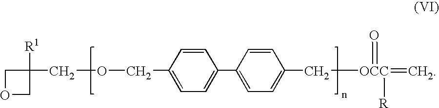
C1OCC1([R1])COCC1=CC=C(C2=CC=C(C[OCC](=C)(=O)[R])C=C2)C=C1
